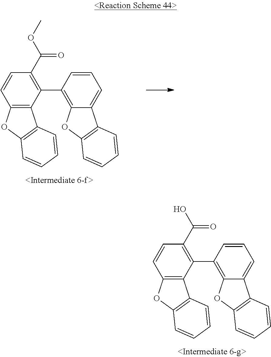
C12=C(C(C3=C4C(=CC=C3)C3=C(O4)C=CC=C3)=C(C(O)=O)C=C1)C1=C(O2)C=CC=C1.C12=C(C(C3=C4C(=CC=C3)C3=C(O4)C=CC=C3)=C(C(OC)=O)C=C1)C1=C(O2)C=CC=C1
